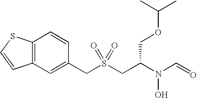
C(S(CC(N(C=O)O)COC(C)C)(=O)=O)C1=CC2=C(C=C1)SC=C2
